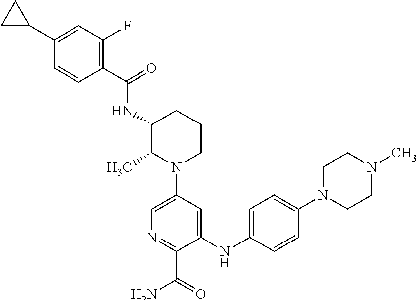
N(C1C(C)N(C2=CN=C(C(=O)N)C(NC3=CC=C(N4CCN(C)CC4)C=C3)=C2)CCC1)C(C1=C(F)C=C(C2CC2)C=C1)=O
